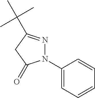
N1(C2=CC=CC=C2)N=C(C(C)(C)C)CC1=O
